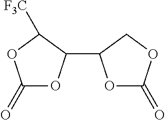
C1(=O)OC(C2OC(=O)OC2)C([F3C])O1
